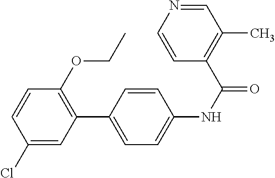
C1(Cl)=CC(C2=CC=C(NC(=O)C3=C(C)C=NC=C3)C=C2)=C(OCC)C=C1
